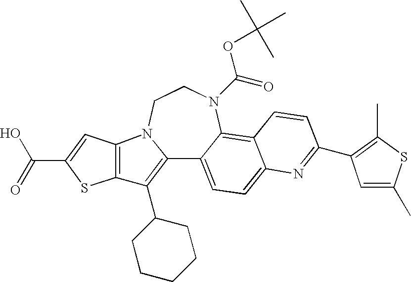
C12=C(C3CCCCC3)C3=C(N1CCN(C(=O)OC(C)(C)C)C1=C4C(=CC=C21)N=C(C1=C(C)SC(C)=C1)C=C4)C=C(C(O)=O)S3
